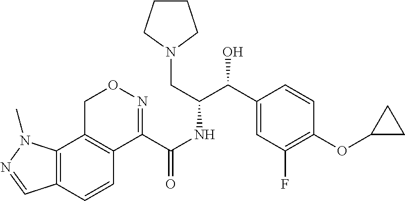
C12=C(C=CC3=C1CON=C3C(NC(C(C1=CC(F)=C(OC3CC3)C=C1)O)CN1CCCC1)=O)C=NN2C
